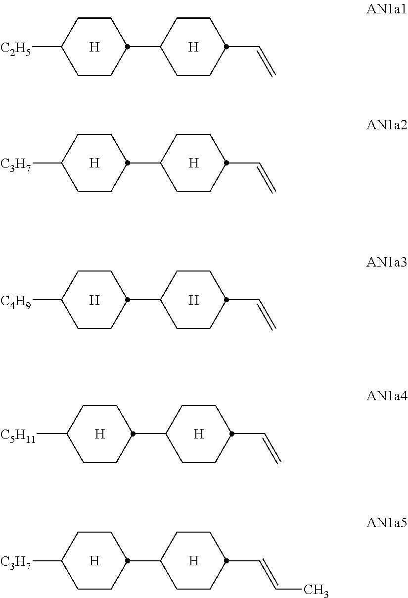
[C2H5]C1CCC(C2CCC(C=C)CC2)CC1.[H].[H].[C3H7]C1CCC(C2CCC(C=C)CC2)CC1.[H].[H].[C4H9]C1CCC(C2CCC(C=C)CC2)CC1.[H].[H].[C5H11]C1CCC(C2CCC(C=C)CC2)CC1.[H].[H].[C3H7]C1CCC(C2CCC(C=CC)CC2)CC1.[H].[H]
